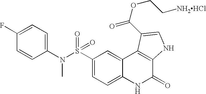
C1(S(N(C2=CC=C(F)C=C2)C)(=O)=O)=CC=C2C(=C1)C1=C(C(=O)N2)NC=C1C(OCC[NH2HCl])=O
